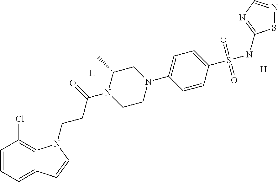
[H].C1=CC=C2C(=C1Cl)N(CCC(=O)N1C(C)CN(C3=CC=C(S(NC4=NC=NS4)(=O)=O)C=C3)CC1)C=C2.[H]
